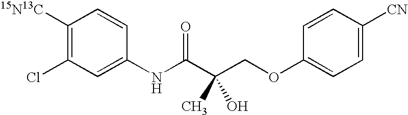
C1([15N13C])=C(Cl)C=C(NC(C(COC2=CC=C([CN])C=C2)(C)O)=O)C=C1
